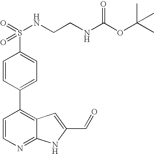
C1=CN=C2C(=C1C1=CC=C(S(=O)(NCCNC(OC(C)(C)C)=O)=O)C=C1)C=C(C=O)N2
